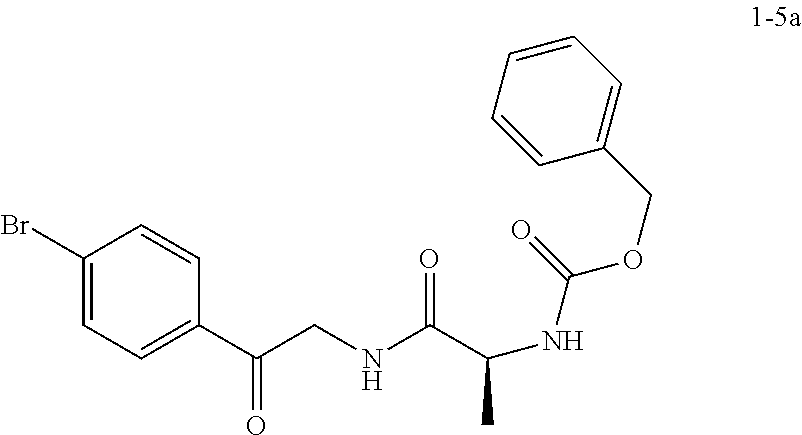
C1(Br)=CC=C(C(CNC(C(C)NC(=O)OCC2=CC=CC=C2)=O)=O)C=C1
